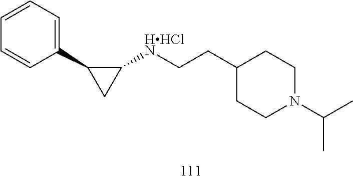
C1(C2CC2[HHClN]CCC2CCN(C(C)C)CC2)=CC=CC=C1
